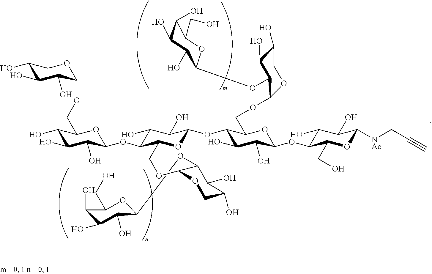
C1(O)C(O)C(O)C(OCC2C(O)C(O)C(O)C(OC3C(COC4OCC(O)C(O)C4OC4C(O)C(O)C(O)C(CO)O4)OC(OC4C(O)C(O)C(OC5C(CO)OC([NAc]CC#C)C(O)C5O)OC4COC4C(OC5C(O)C(O)C(O)C(CO)O5)C(O)C(O)CO4)C(O)C3O)O2)OC1
